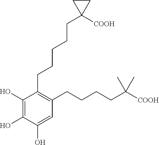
C1(O)=C(O)C(CCCCCC2([COOH])CC2)=C(CCCCC(C)(C)[COOH])C=C1O
